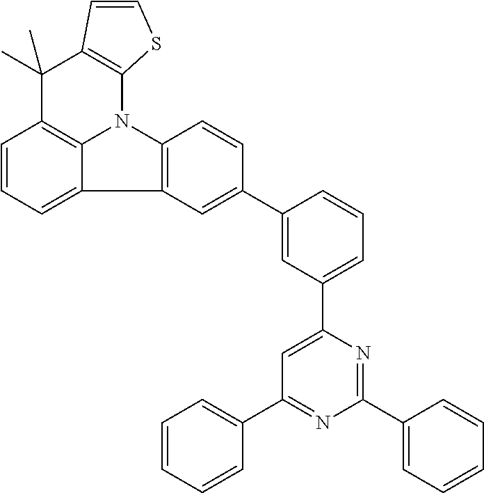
C1=CC=C2C3=C1C(C)(C)C1=C(N3C3=C2C=C(C2=CC(C4=CC(C5=CC=CC=C5)=NC(C5=CC=CC=C5)=N4)=CC=C2)C=C3)SC=C1
